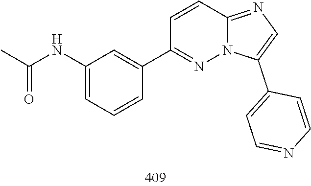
CC(=O)NC1=CC=CC(C2=NN3C(=NC=C3C3=CC=NC=C3)C=C2)=C1
